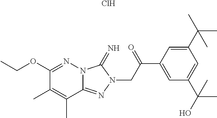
Cl.C1(OCC)=NN2C(=NN(CC(C3=CC(C(C)(O)C)=CC(C(C)(C)C)=C3)=O)C2=N)C(C)=C1C
